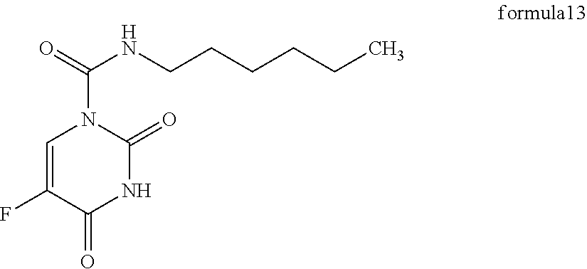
C(NCCCCCC)(=O)N1C=C(F)C(=O)NC1=O
